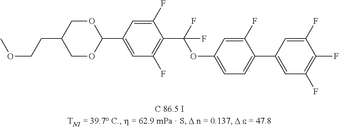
COCCC1COC(C2=CC(F)=C(C(F)(OC3=CC=C(C4=CC(F)=C(F)C(F)=C4)C(F)=C3)F)C(F)=C2)OC1
